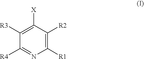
C1([R1])=C([R2])C([X])=C([R3])C([R4])=N1
